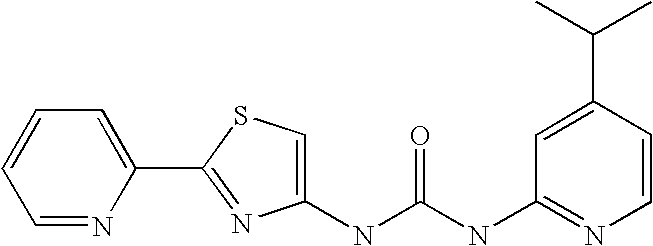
C1(NC(NC2=NC=CC(C(C)C)=C2)=O)=CSC(C2=CC=CC=N2)=N1
